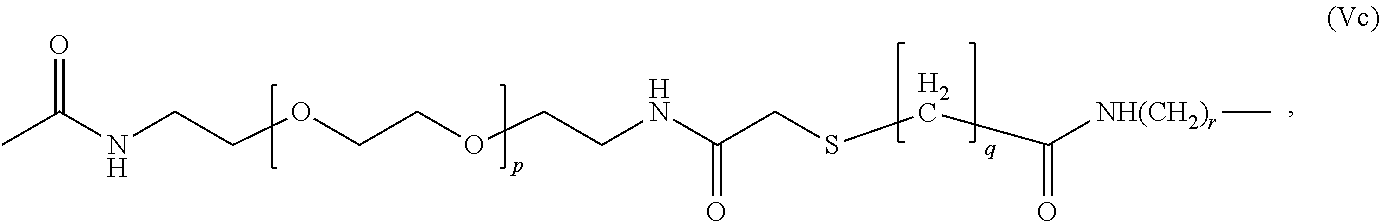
CC(NCCOCCOCCNC(CSCC([NH(CH2)r]C)=O)=O)=O
